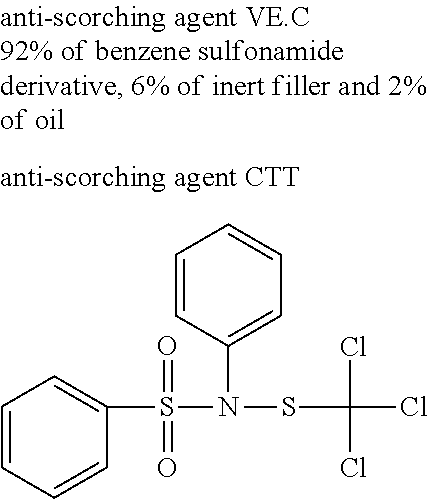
S(N(SC(Cl)(Cl)Cl)C1=CC=CC=C1)(C1=CC=CC=C1)(=O)=O
